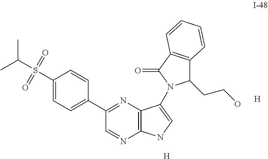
[H].C12=C(N=C(C3=CC=C(S(C(C)C)(=O)=O)C=C3)C=N1)C(N1C(CCO)C3=C(C1=O)C=CC=C3)=CN2.[H]
